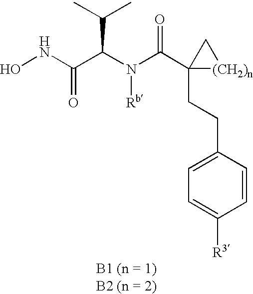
C1(CCC2(C(N(C(C(NO)=O)C(C)C)[Rb])=O)[(CH2)n]C2)=CC=C([R3])C=C1
